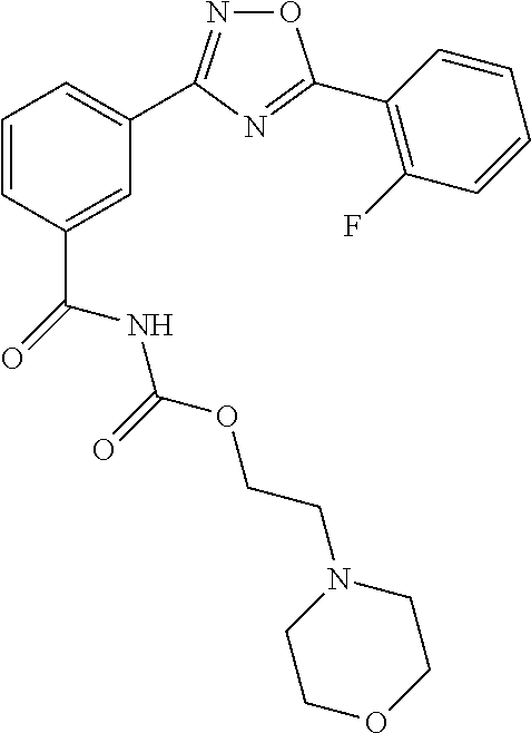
C1=C(C(NC(OCCN2CCOCC2)=O)=O)C=CC=C1C1=NOC(C2=C(F)C=CC=C2)=N1
